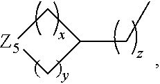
C1[Z5]CC1CC
